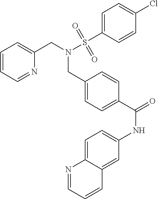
C1=CC=NC(CN(S(C2=CC=C(Cl)C=C2)(=O)=O)CC2=CC=C(C(=O)NC3=CC=C4C(=C3)C=CC=N4)C=C2)=C1
